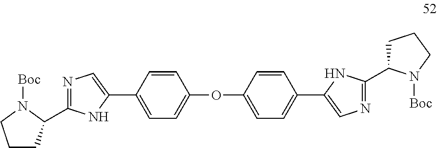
C1=CC(C2=CN=C(C3CCCN3[Boc])N2)=CC=C1OC1=CC=C(C2=CN=C(C3CCCN3[Boc])N2)C=C1
